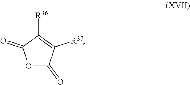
O1C(=O)C([R37])=C([R36])C1=O
